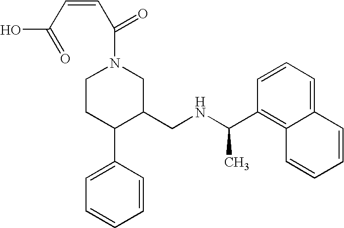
C1CC(C2=CC=CC=C2)C(CNC(C)C2=C3C(=CC=C2)C=CC=C3)CN1C(=O)C=CC(O)=O
